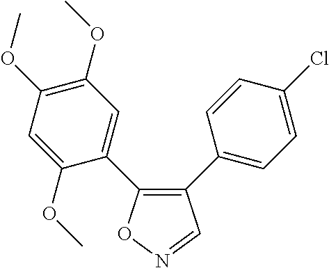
C1(C2=CC=C(Cl)C=C2)=C(C2=CC(OC)=C(OC)C=C2OC)ON=C1
